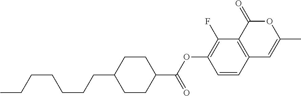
C1=CC2=C(C(F)=C1OC(C1CCC(CCCCCCC)CC1)=O)C(=O)OC(C)=C2
